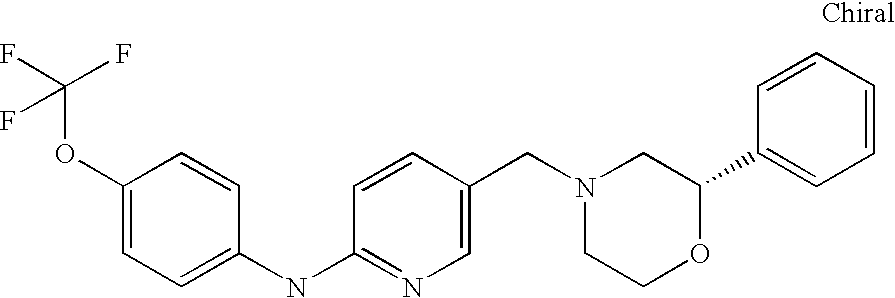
C(OC1=CC=C(NC2=NC=C(CN3CCOC(C4=CC=CC=C4)C3)C=C2)C=C1)(F)(F)F
